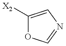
C1([X2])=CN=CO1
